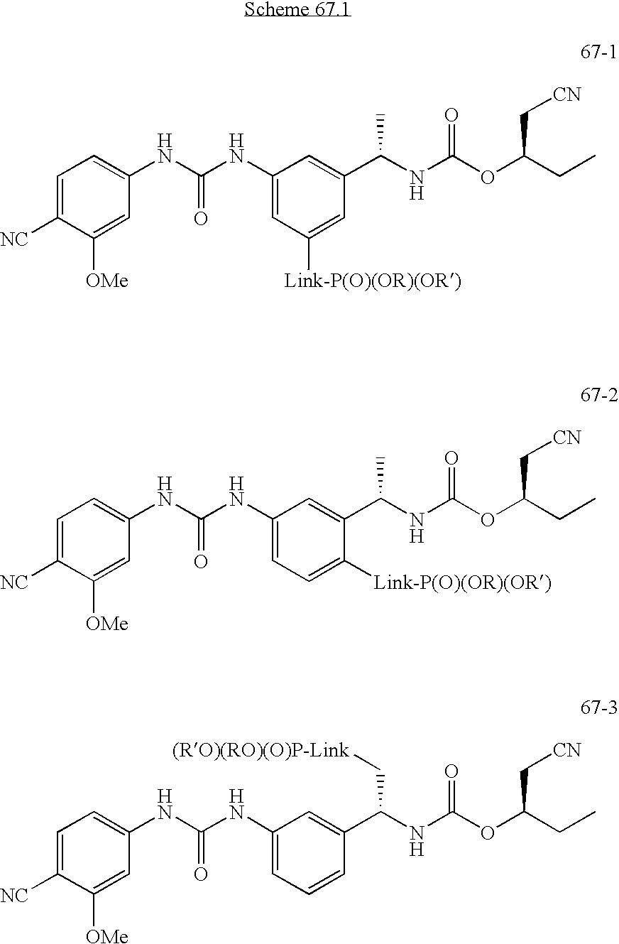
[NC]C1=CC=C(NC(NC2=CC([Link-P(O)(OR)(OR)])=CC(C(NC(OC(CC)C[CN])=O)C)=C2)=O)C=C1[OMe].[NC]C1=CC=C(NC(NC2=CC=C([Link-P(O)(OR)(OR)])C(C(NC(OC(CC)C[CN])=O)C)=C2)=O)C=C1[OMe].[NC]C1=CC=C(NC(NC2=CC=CC(C(NC(OC(CC)C[CN])=O)C[(RO)(RO)(O)P-Link])=C2)=O)C=C1[OMe]
